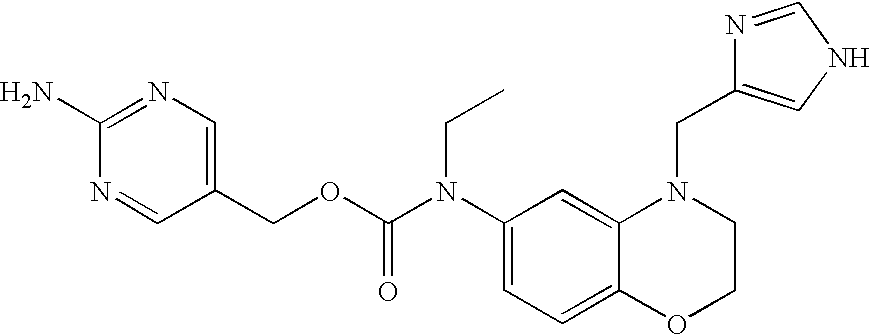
C1(N(C(OCC2=CN=C(N)N=C2)=O)CC)=CC=C2C(=C1)N(CC1=CNC=N1)CCO2
